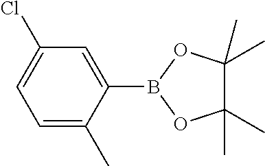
C1(B2OC(C)(C)C(C)(C)O2)=CC(Cl)=CC=C1C
